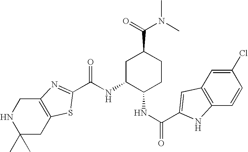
C(NC1C(NC(=O)C2=CC3=C(C=CC(Cl)=C3)N2)CCC(C(=O)N(C)C)C1)(=O)C1=NC2=C(CC(C)(C)NC2)S1
